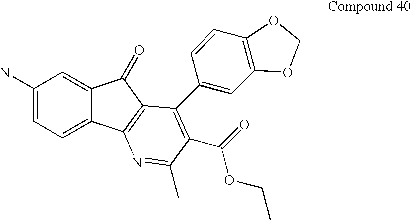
C1(N)=CC=C2C(=C1)C(=O)C1=C2N=C(C)C(C(=O)OCC)=C1C1=CC2=C(C=C1)OCO2
